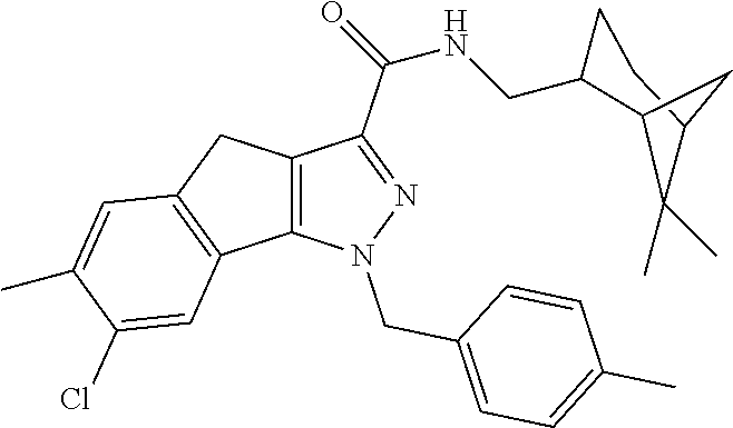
C12=C(N(CC3=CC=C(C)C=C3)N=C1C(NCC1CCC3C(C)(C)C1C3)=O)C1=C(C2)C=C(C)C(Cl)=C1
